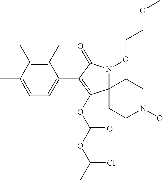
C12(N(OCCOC)C(=O)C(C3=CC=C(C)C(C)=C3C)=C1OC(OC(C)Cl)=O)CCN(OC)CC2
